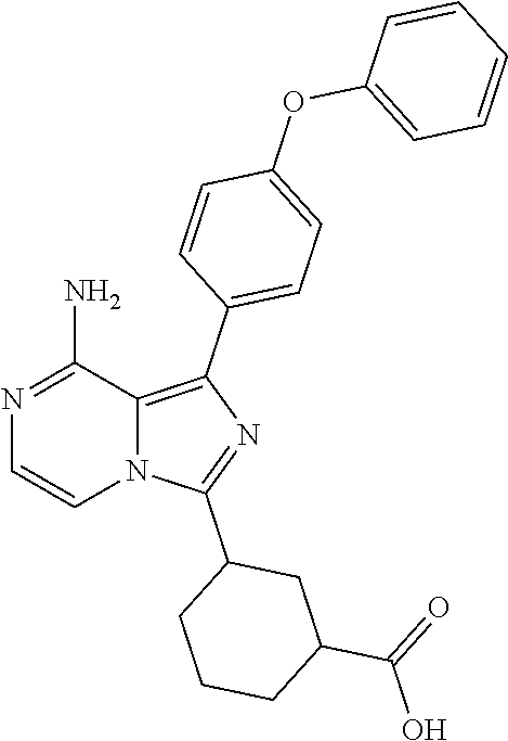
N12C(=C(C3=CC=C(OC4=CC=CC=C4)C=C3)N=C1C1CCCC(C(=O)O)C1)C(N)=NC=C2
